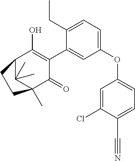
C1(OC2=CC=C(C#N)C(Cl)=C2)=CC=C(CC)C(C2=C(O)C3C(C)(C)C(C)(C2=O)CC3)=C1
